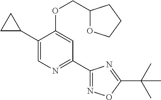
C1(C2CC2)=CN=C(C2=NOC(C(C)(C)C)=N2)C=C1OCC1OCCC1
